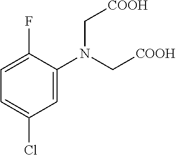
C1=C(N(C[COOH])C[COOH])C(F)=CC=C1Cl
